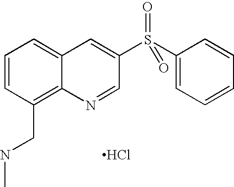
C1=CC(CNC)=C2C(=C1)C=C(S(C1=CC=CC=C1)(=O)=O)C=N2.Cl
